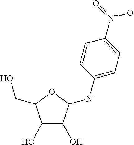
C1(O)C(O)C(NC2=CC=C([N+](=O)O)C=C2)OC1CO
